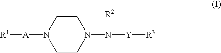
C1CN(N([R2])[Y][R3])CCN1[A][R1]
